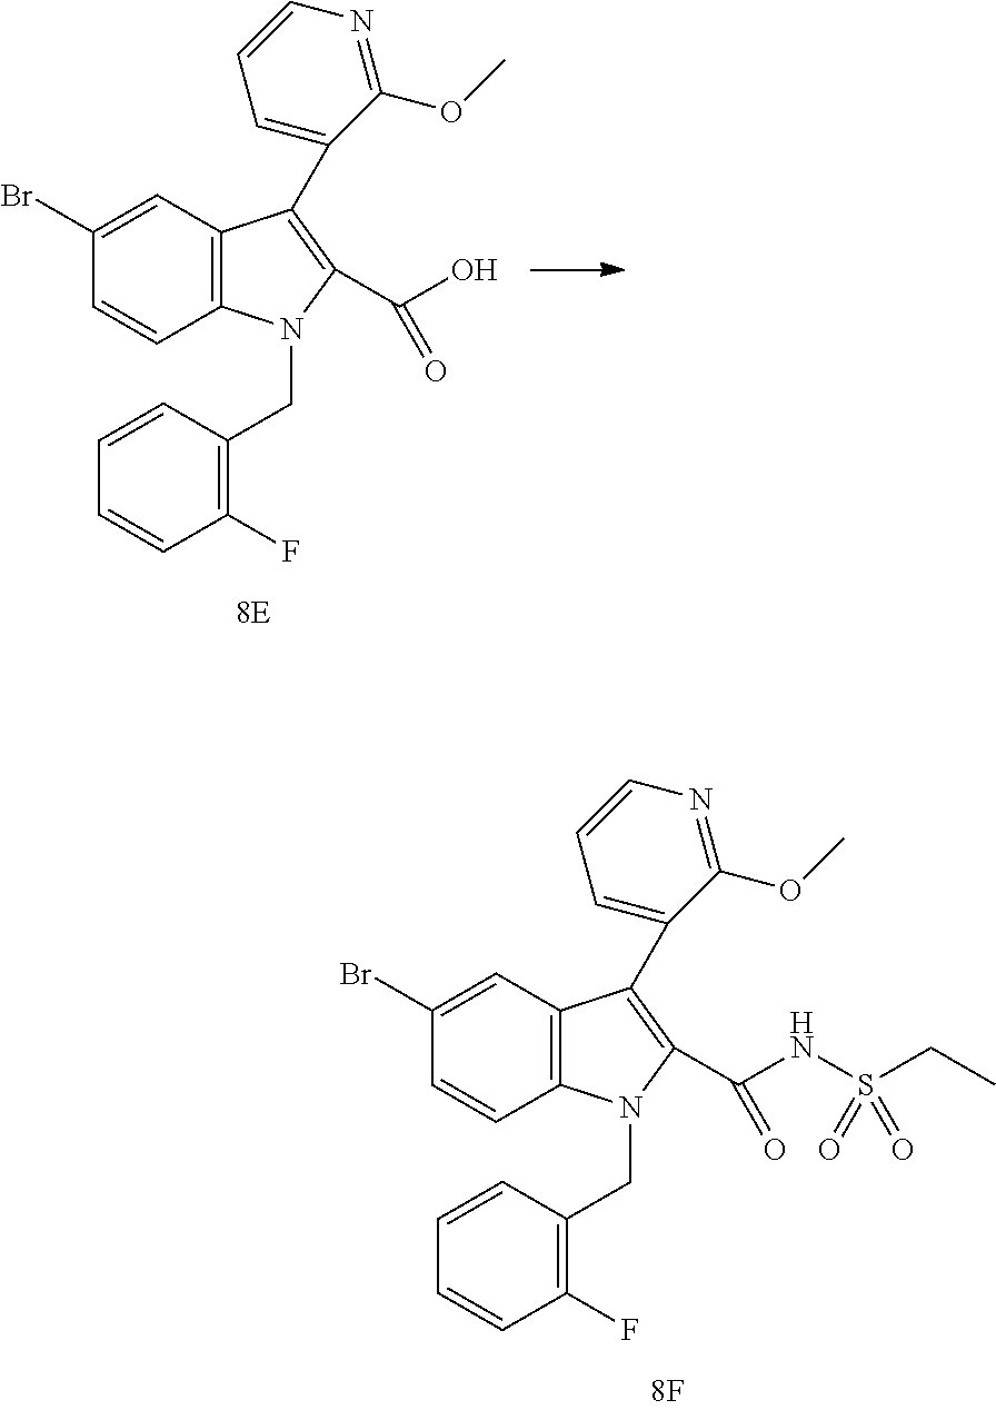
C12=C(C=C(Br)C=C1)C(C1=CC=CN=C1OC)=C(C(O)=O)N2CC1=C(F)C=CC=C1.C12=C(C=C(Br)C=C1)C(C1=CC=CN=C1OC)=C(C(NS(CC)(=O)=O)=O)N2CC1=C(F)C=CC=C1
